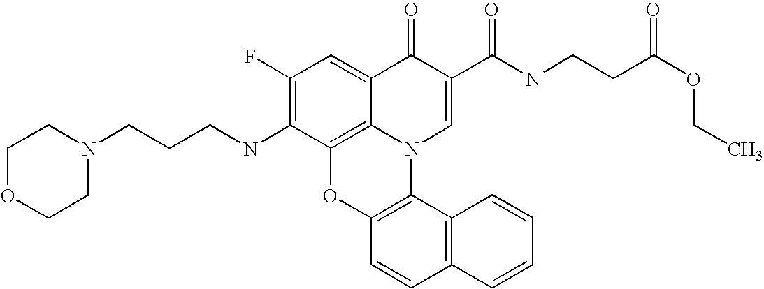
C1(F)=C(NCCCN2CCOCC2)C2=C3C(=C1)C(=O)C(C(NCCC(=O)OCC)=O)=CN3C1=C(O2)C=CC2=C1C=CC=C2
